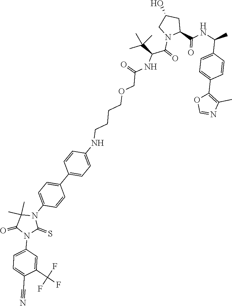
C1=C(N2C(=S)N(C3=CC=C(C4=CC=C(NCCCCOCC(=O)NC(C(C)(C)C)C(=O)N5CC(O)CC5C(NC(C5=CC=C(C6=C(C)N=CO6)C=C5)C)=O)C=C4)C=C3)C(C)(C)C2=O)C=C(C(F)(F)F)C(C#N)=C1
